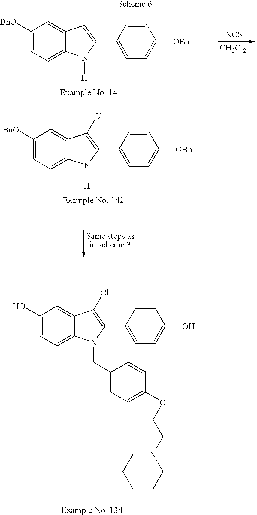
C1([BnO])=CC=C2C(=C1)C=C(C1=CC=C([OBn])C=C1)N2[H].[NCS].[CH2Cl2].C1([BnO])=CC=C2C(=C1)C(Cl)=C(C1=CC=C([OBn])C=C1)N2[H].C1(O)=CC=C2C(=C1)C(Cl)=C(C1=CC=C(O)C=C1)N2CC1=CC=C(OCCN2CCCCC2)C=C1
